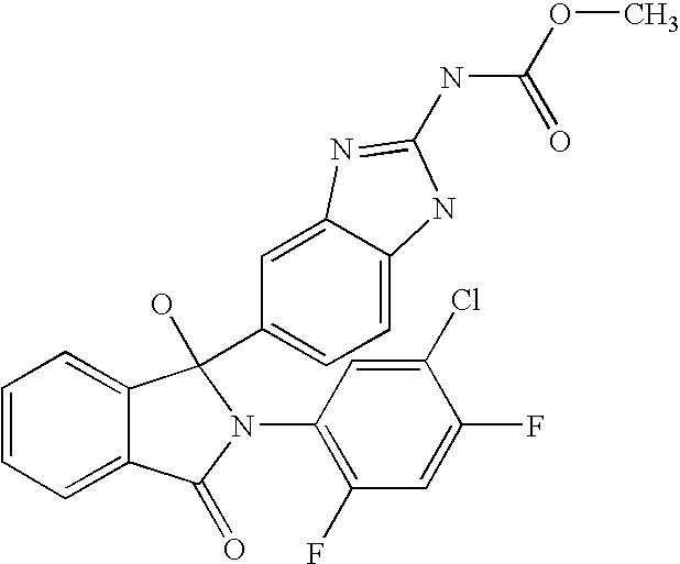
C1=CC=C2C(=C1)C(O)(C1=CC=C3C(=C1)N=C(NC(OC)=O)N3)N(C1=C(F)C=C(F)C(Cl)=C1)C2=O
